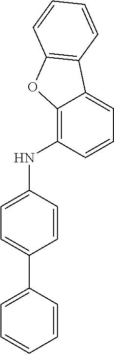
C1=C(C2=CC=C(NC3=C4C(=CC=C3)C3=C(O4)C=CC=C3)C=C2)C=CC=C1
